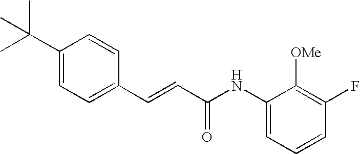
C(=CC(=O)NC1=CC=CC(F)=C1[OMe])C1=CC=C(C(C)(C)C)C=C1
